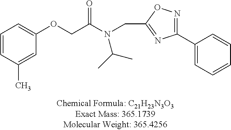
C1=CC(C)=CC(OCC(N(CC2=NC(C3=CC=CC=C3)=NO2)C(C)C)=O)=C1
